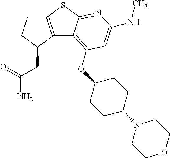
C12=C(C(CC(=O)N)CC1)C1=C(OC3CCC(N4CCOCC4)CC3)C=C(NC)N=C1S2
